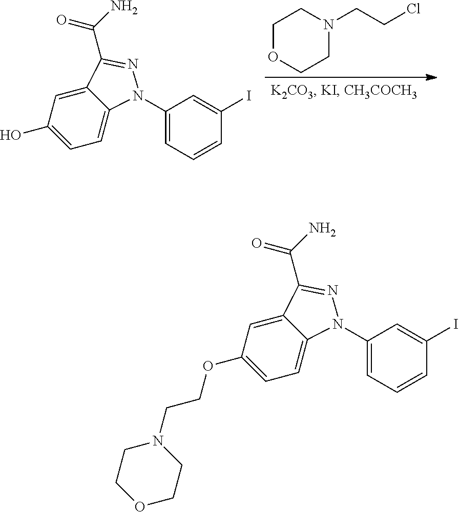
C1OCCN(CCCl)C1.C12=CC(O)=CC=C1N(C1=CC=CC(I)=C1)N=C2C(N)=O.C12=CC(OCCN3CCOCC3)=CC=C1N(C1=CC=CC(I)=C1)N=C2C(N)=O
